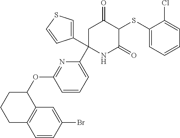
C1(SC2C(=O)CC(C3=CC=CC(OC4CCCC5=C4C=C(Br)C=C5)=N3)(C3=CSC=C3)NC2=O)=CC=CC=C1Cl
